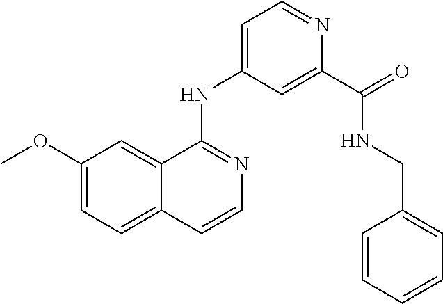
C12=CC=C(OC)C=C1C(NC1=CC=NC(C(=O)NCC3=CC=CC=C3)=C1)=NC=C2
